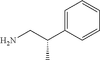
C1=C(C(C)CN)C=CC=C1
